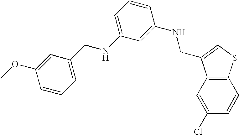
C1=CC=C(CNC2=CC=CC(NCC3=CSC4=C3C=C(Cl)C=C4)=C2)C=C1OC
